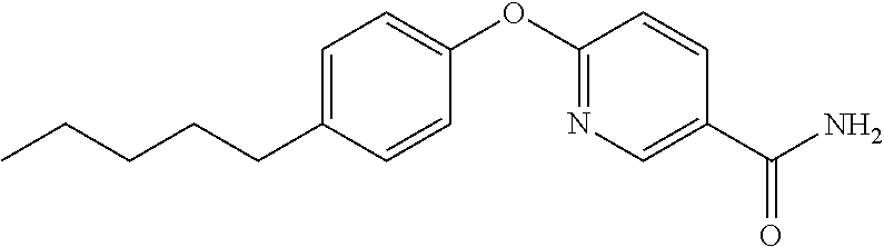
C1=C(CCCCC)C=CC(OC2=NC=C(C(N)=O)C=C2)=C1
